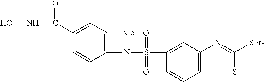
ONC(=O)C1=CC=C(N([Me])S(=O)(=O)C2=CC3=C(C=C2)SC([SPr-i])=N3)C=C1
